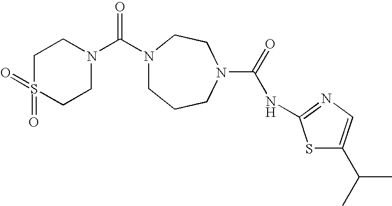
N1(C(N2CCS(=O)(=O)CC2)=O)CCCN(C(=O)NC2=NC=C(C(C)C)S2)CC1
